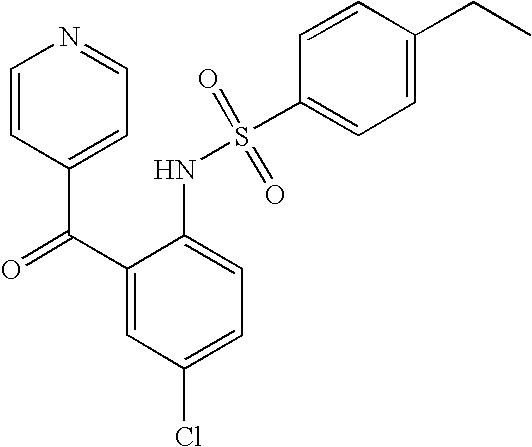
C1=CC(C(C2=CC(Cl)=CC=C2NS(C2=CC=C(CC)C=C2)(=O)=O)=O)=CC=N1
